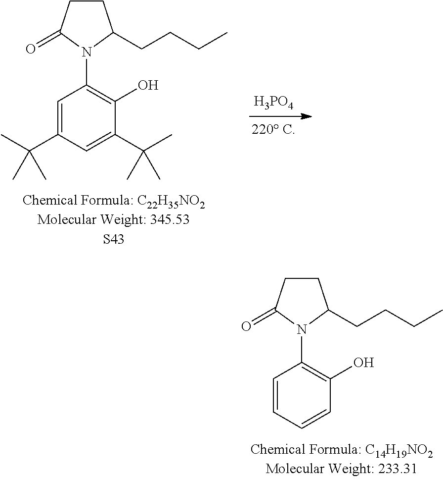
[H3PO4].C1=C(C(C)(C)C)C=C(C(C)(C)C)C(O)=C1N1C(CCCC)CCC1=O.C1=CC=CC(O)=C1N1C(CCCC)CCC1=O
